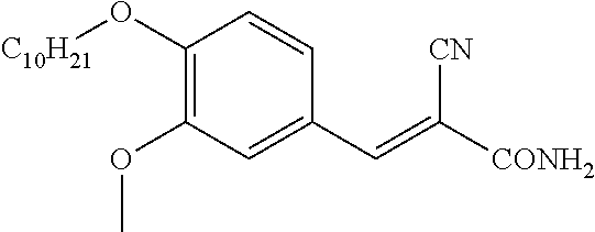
C1(O[C10H21])=C(OC)C=C(C=C([CONH2])[CN])C=C1
